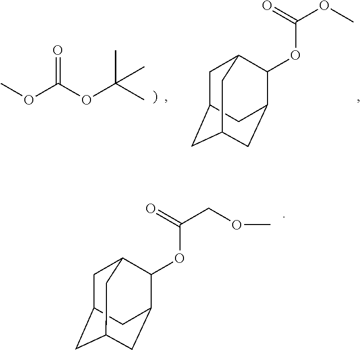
O(C(OC(C)(C)C)=O)C.C1C2CC3CC(C(OC(OC)=O)C1C3)C2.C1C2CC3CC(C(OC(COC)=O)C1C3)C2
